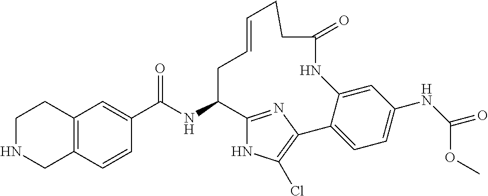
C1(C(NC2C3=NC(=C(Cl)N3)C3=CC=C(NC(=O)OC)C=C3NC(=O)CCC=CC2)=O)=CC2=C(C=C1)CNCC2
